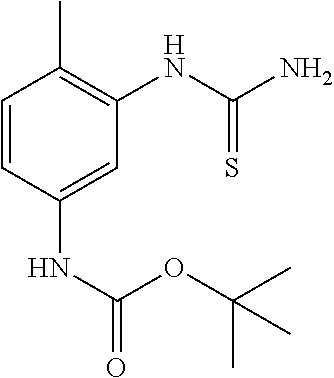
C1=CC(NC(OC(C)(C)C)=O)=CC(NC(N)=S)=C1C
